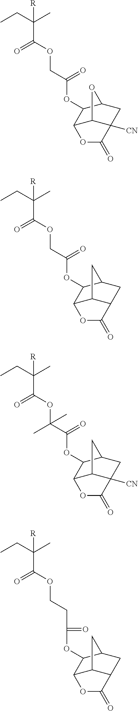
CCC(C)(C(OCC(OC1C2C3C([CN])(CC1O3)C(=O)O2)=O)=O)[R].CCC(C)(C(OCC(OC1C2C3C(CC1C3)C(=O)O2)=O)=O)[R].CCC(C)(C(OC(C(OC1C2C3C([CN])(CC1C3)C(=O)O2)=O)(C)C)=O)[R].CCC(C)(C(OCCC(=O)OC1C2C3C(CC1C3)C(=O)O2)=O)[R]
